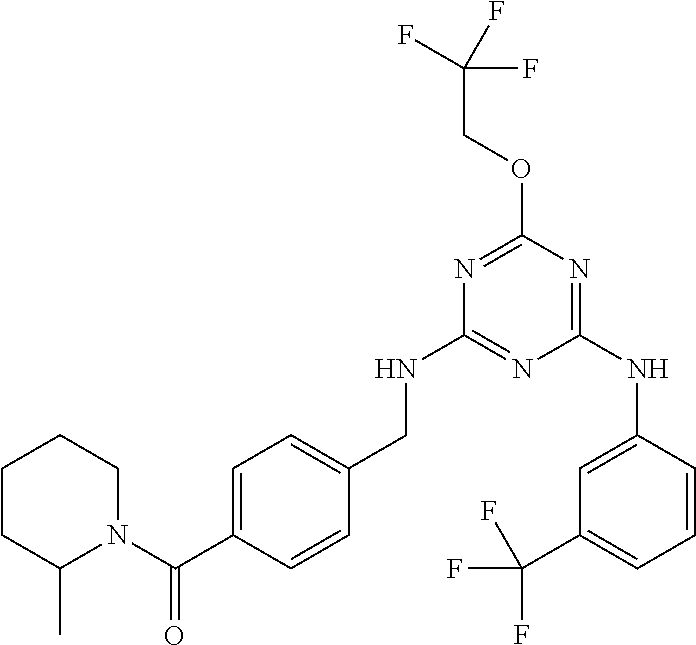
C1CC(C)N(C(=O)C2=CC=C(CNC3=NC(NC4=CC(C(F)(F)F)=CC=C4)=NC(OCC(F)(F)F)=N3)C=C2)CC1
